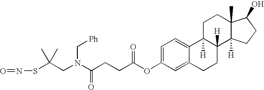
C1=C2C(=CC=C1OC(=O)CCC(N(CC(SN=O)(C)C)C[Ph])=O)C1([H])C([H])(CC2)C2([H])C(C)(CC1)C(O)CC2
